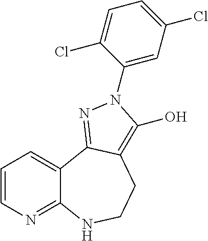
C1=CN=C2C(=C1)C1=NN(C3=CC(Cl)=CC=C3Cl)C(O)=C1CCN2
